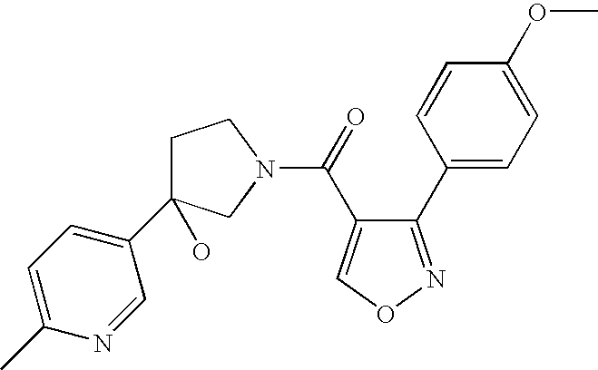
C1C(C2=CC=C(C)N=C2)(O)CN(C(=O)C2=CON=C2C2=CC=C(OC)C=C2)C1
